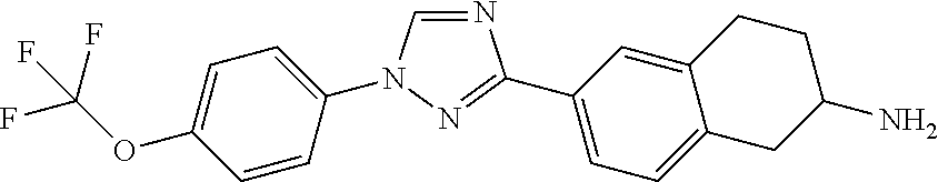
C1=CC(N2C=NC(C3=CC=C4C(=C3)CCC(N)C4)=N2)=CC=C1OC(F)(F)F
